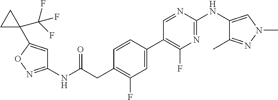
C1(NC(CC2=C(F)C=C(C3=C(F)N=C(NC4=CN(C)N=C4C)N=C3)C=C2)=O)=NOC(C2(C(F)(F)F)CC2)=C1
